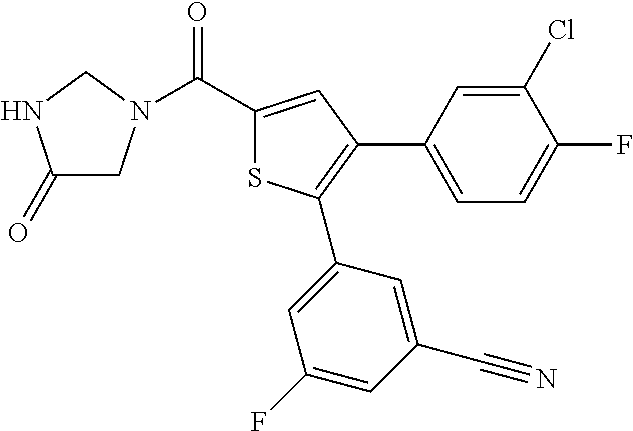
C1(=O)CN(C(C2=CC(C3=CC=C(F)C(Cl)=C3)=C(C3=CC(F)=CC(C#N)=C3)S2)=O)CN1
